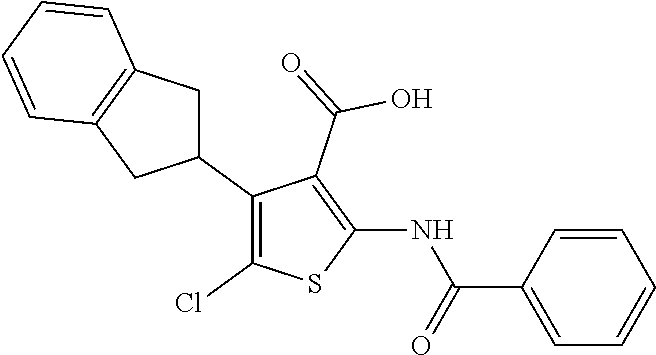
C1(C2CC3=C(C2)C=CC=C3)=C(Cl)SC(NC(C2=CC=CC=C2)=O)=C1C(=O)O
